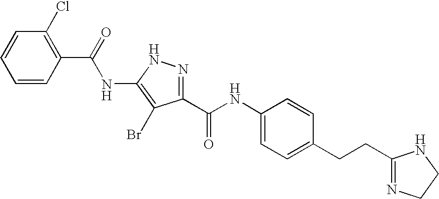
C1=CC(C(=O)NC2=C(Br)C(C(NC3=CC=C(CCC4=NCCN4)C=C3)=O)=NN2)=C(Cl)C=C1
